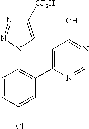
C1=C(C2=C(N3C=C([CF2H])N=N3)C=CC(Cl)=C2)N=CN=C1O
